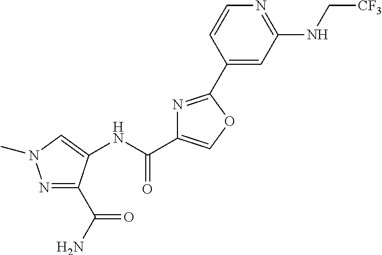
N1=C(C(N)=O)C(NC(C2=COC(C3=CC(NC[CF3])=NC=C3)=N2)=O)=CN1C
